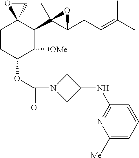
O(C1C([OMe])C(C2(C)C(CC=C(C)C)O2)C2(CC1)CO2)C(N1CC(NC2=NC([Me])=CC=C2)C1)=O
